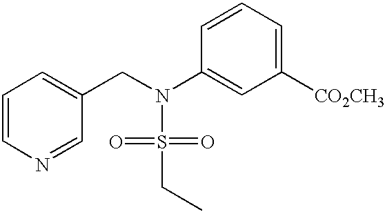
C1=CN=CC(CN(S(=O)(=O)CC)C2=CC([CO2CH3])=CC=C2)=C1
